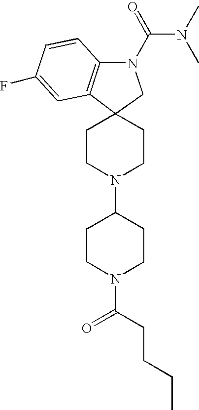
C1CN(C(CCCC)=O)CCC1N1CCC2(CC1)C1=C(N(C(=O)N(C)C)C2)C=CC(F)=C1
